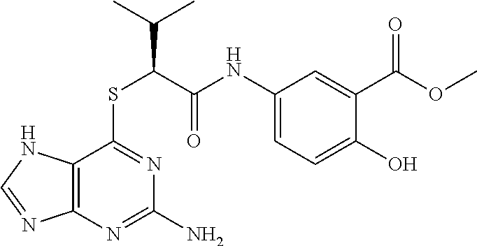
C1(NC(C(SC2=NC(N)=NC3=C2NC=N3)C(C)C)=O)=CC=C(O)C(C(=O)OC)=C1
